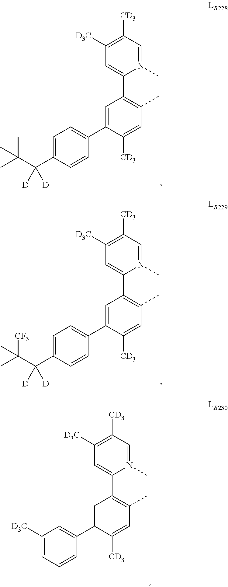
N1(C)=CC([CD3])=C([D3C])C=C1C1=C(C)C=C([CD3])C(C2=CC=C(C(C(C)(C)C)([D])[D])C=C2)=C1.N1(C)=CC([CD3])=C([D3C])C=C1C1=C(C)C=C([CD3])C(C2=CC=C(C(C(C)([CF3])C)([D])[D])C=C2)=C1.N1(C)=CC([CD3])=C([D3C])C=C1C1=C(C)C=C([CD3])C(C2=CC([D3C])=CC=C2)=C1
